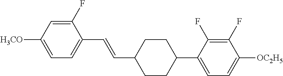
C1(F)=CC([H3CO])=CC=C1C=CC1CCC(C2=CC=C([OC2H5])C(F)=C2F)CC1
